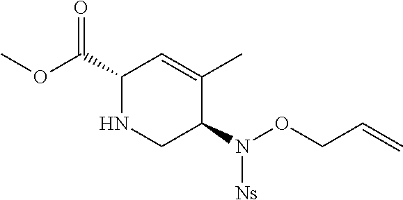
C1(C(OC)=O)NCC(N([Ns])OCC=C)C(C)=C1
